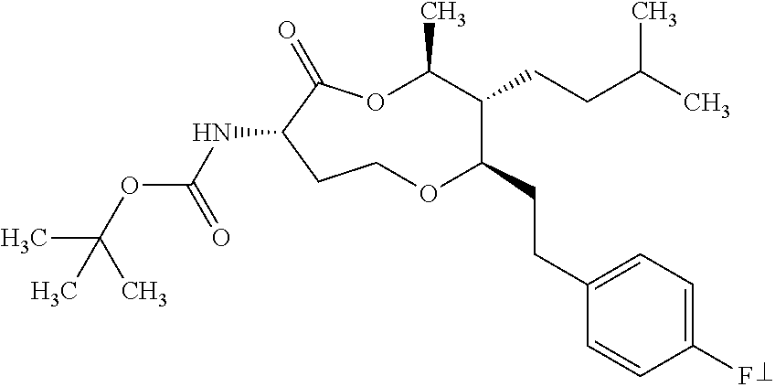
N(C1C(=O)OC(C)C(CCC(C)C)C(CCC2=CC=C(F)C=C2)OCC1)C(OC(C)(C)C)=O
